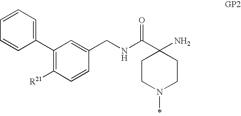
C1(C2=C([R21])C=CC(CNC(C3(N)CCN(C)CC3)=O)=C2)=CC=CC=C1
